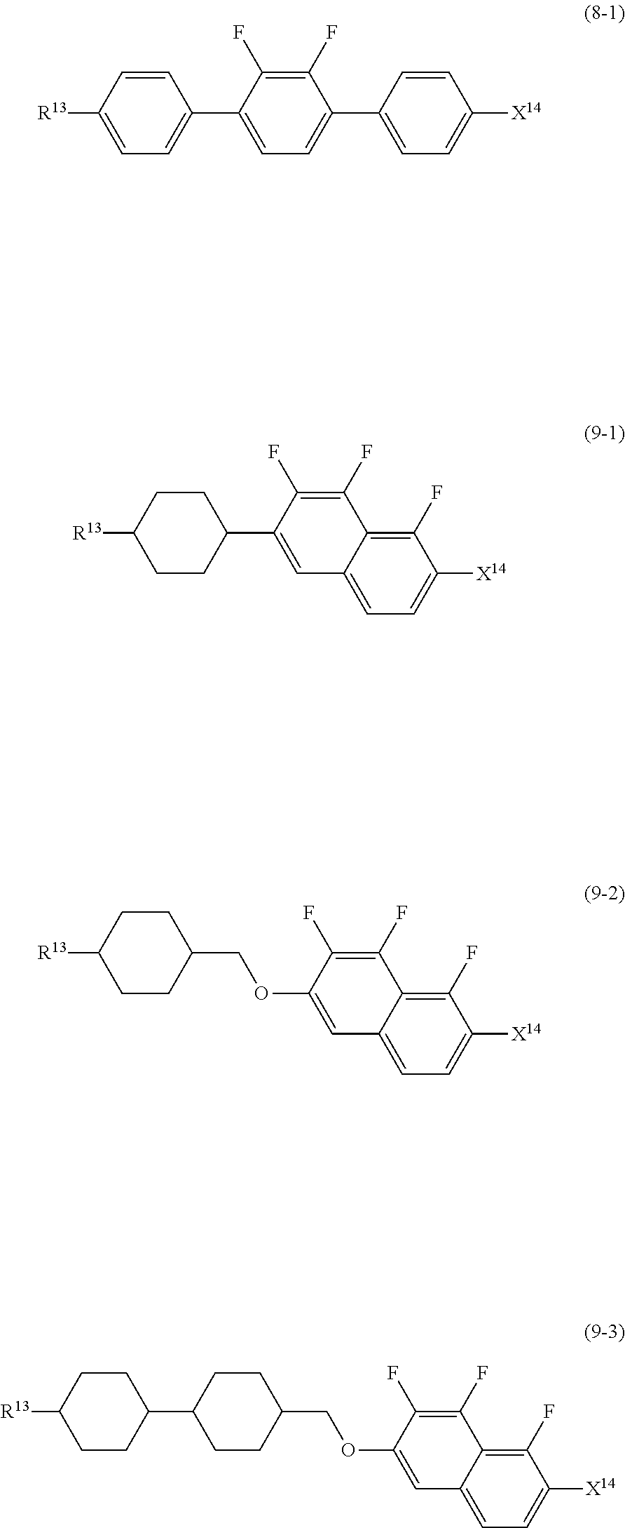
[X14]C1=CC=C2C=C(C3CCC([R13])CC3)C(F)=C(F)C2=C1F.C1(F)=C(F)C(C2=CC=C([R13])C=C2)=CC=C1C1=CC=C([X14])C=C1.[X14]C1=CC=C2C=C(OCC3CCC([R13])CC3)C(F)=C(F)C2=C1F.[X14]C1=CC=C2C=C(OCC3CCC(C4CCC([R13])CC4)CC3)C(F)=C(F)C2=C1F
